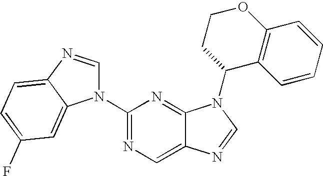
C1(N2C=NC3=CC=C(F)C=C32)=NC=C2C(=N1)N(C1C3=C(C=CC=C3)OCC1)C=N2
